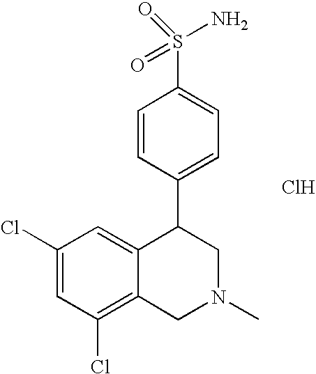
C1(Cl)=C2C(=CC(Cl)=C1)C(C1=CC=C(S(N)(=O)=O)C=C1)CN(C)C2.Cl
